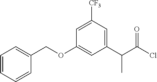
C1=C([CF3])C=C(C(C(Cl)=O)C)C=C1OCC1=CC=CC=C1
